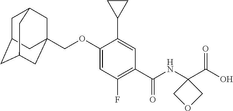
C1C2CC3CC(COC4=CC(F)=C(C(=O)NC5(C(=O)O)COC5)C=C4C4CC4)(CC1C3)C2
